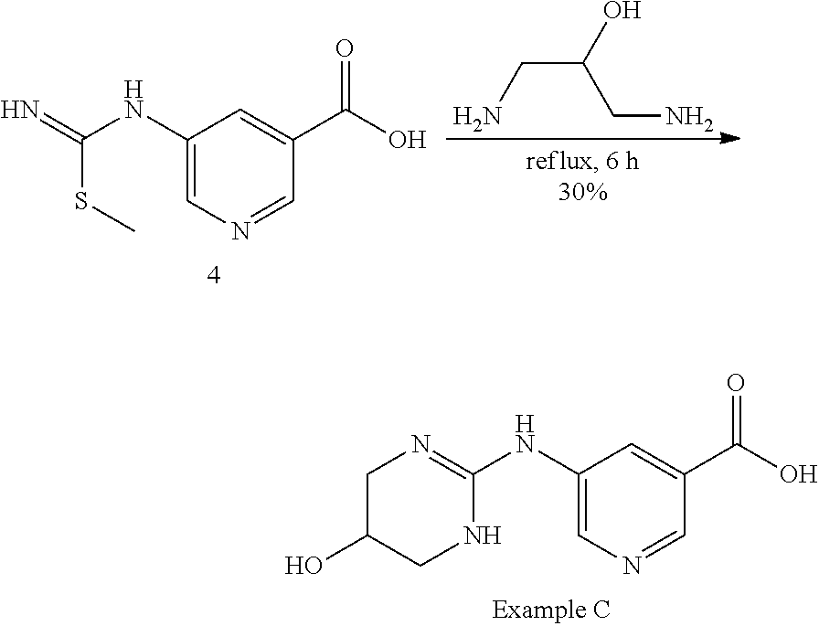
C1C(O)CNC(NC2=CN=CC(C(O)=O)=C2)=N1.N=C(SC)NC1=CN=CC(C(=O)O)=C1.C(C(O)CN)N
